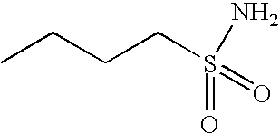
CCCCS(=O)(N)=O
